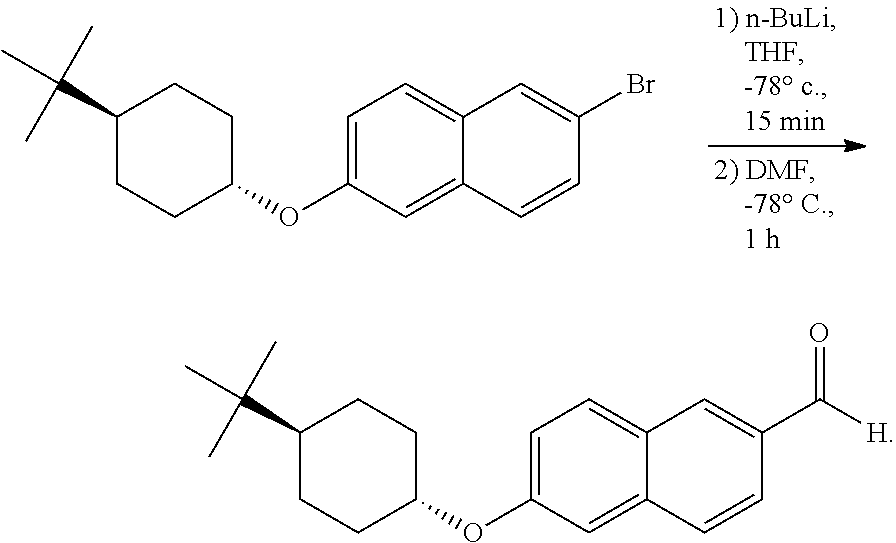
C1(C(C)(C)C)CCC(OC2=CC=C3C(=C2)C=CC(Br)=C3)CC1.C1(C(C)(C)C)CCC(OC2=CC=C3C(=C2)C=CC(C([H])=O)=C3)CC1
